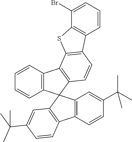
C1=CC2=C(C=C1)C1(C3=C2C2=C(C=C3)C3=C(S2)C(Br)=CC=C3)C2=C(C=CC(C(C)(C)C)=C2)C2=C1C=C(C(C)(C)C)C=C2
